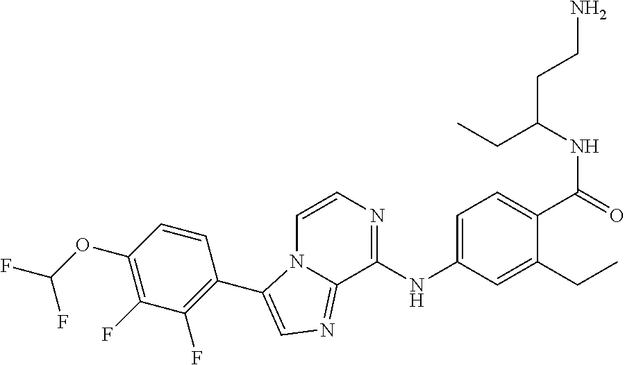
C1=C(CC)C(C(=O)NC(CC)CCN)=CC=C1NC1=NC=CN2C1=NC=C2C1=C(F)C(F)=C(OC(F)F)C=C1
